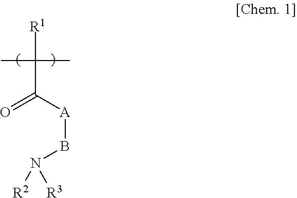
[R1]C(C([A]BN([R2])[R3])=O)(C)C
